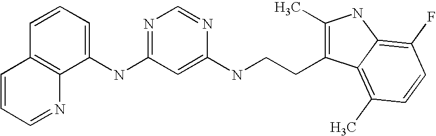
C1(NC2=NC=NC(NCCC3=C(C)NC4=C(F)C=CC(C)=C34)=C2)=CC=CC2=C1N=CC=C2
